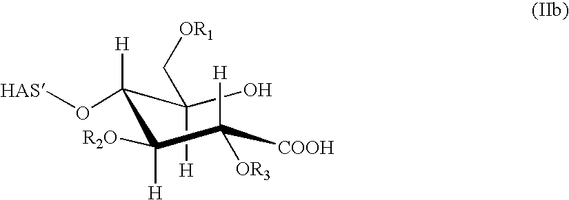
OC(C([H])(O[HAS])C([H])([R2O])C([COOH])([H])[OR3])([H])C[OR1]
